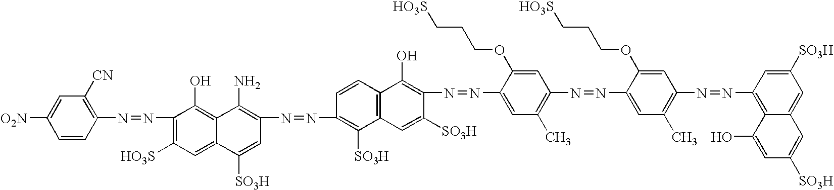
C1=CC(N=NC2=C([HO3S])C=C3C(=C2O)C(N)=C(N=NC2=C([SO3H])C4=C(C=C2)C(O)=C(N=NC2=CC(C)=C(N=NC5=CC(C)=C(N=NC6=C7C(=CC([SO3H])=C6)C=C([SO3H])C=C7O)C=C5OCCC[HO3S])C=C2OCCC[HO3S])C([SO3H])=C4)C=C3[SO3H])=C([CN])C=C1[O2N]
